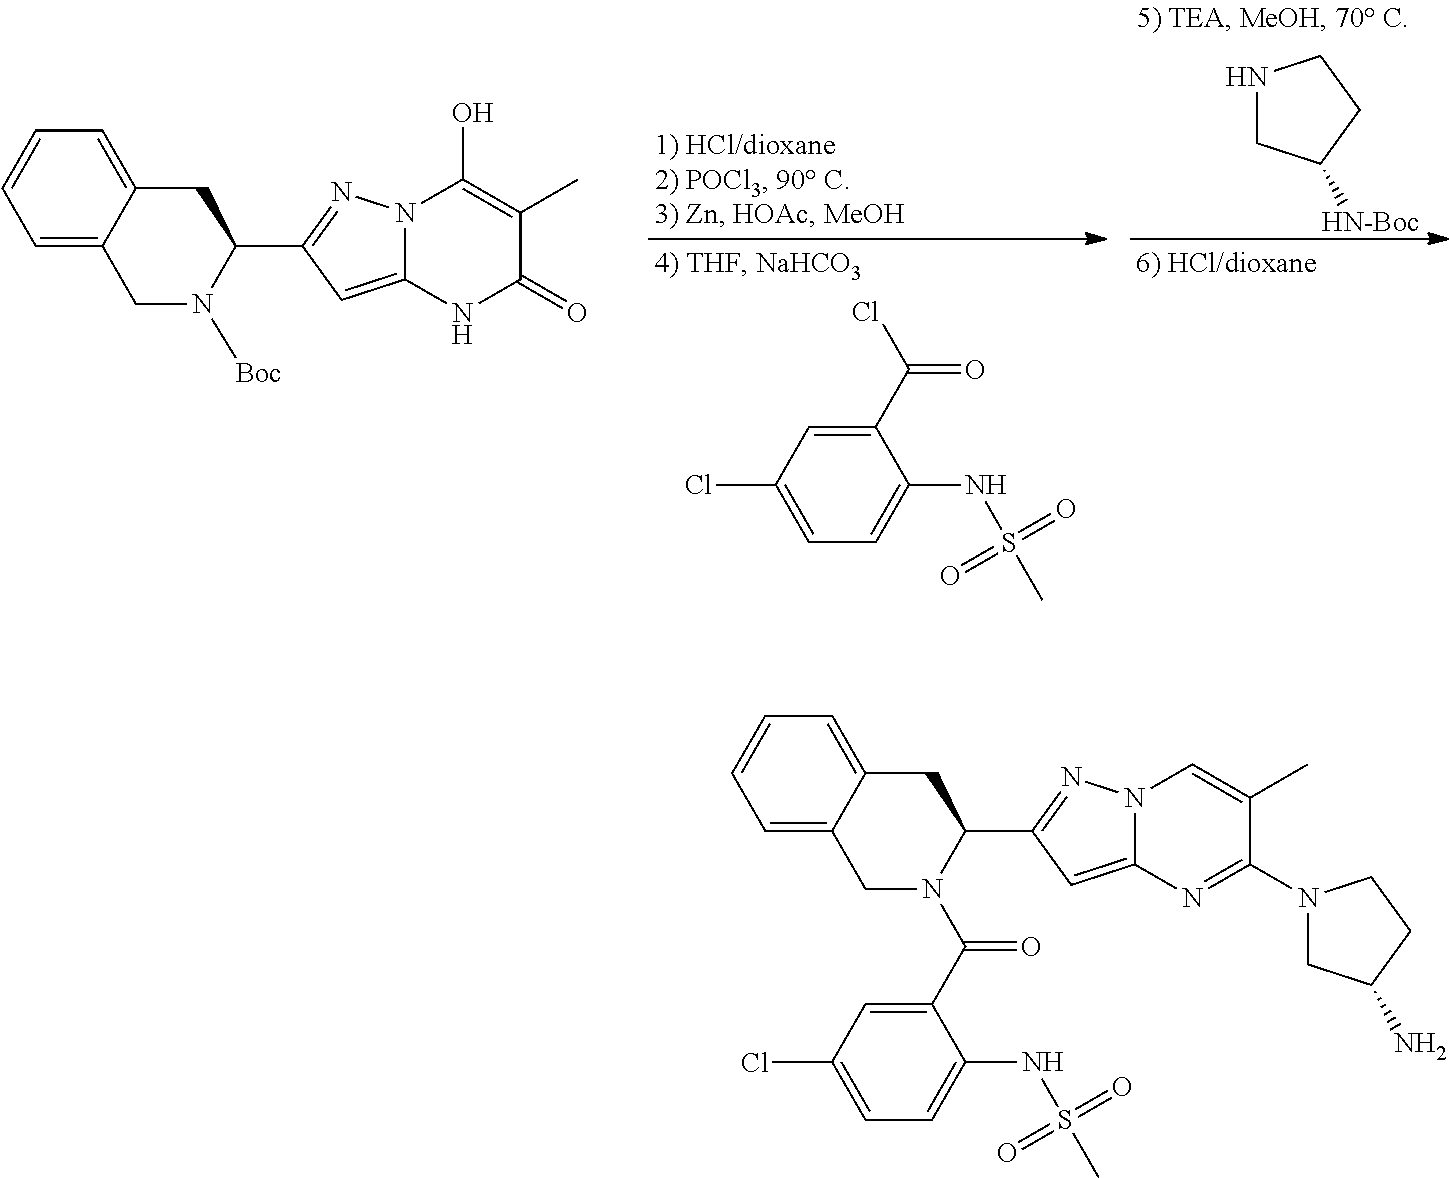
C1=CC=C2C(=C1)CC(C1=NN3C(=C1)NC(=O)C(C)=C3O)N([Boc])C2.C1(Cl)=CC=C(NS(=O)(=O)C)C(C(Cl)=O)=C1.N1CC([HN-Boc])CC1.C1=CC=C2C(=C1)CC(C1=NN3C(=C1)N=C(N1CC(N)CC1)C(C)=C3)N(C(C1=CC(Cl)=CC=C1NS(C)(=O)=O)=O)C2
